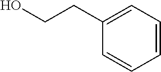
C(CC1=CC=CC=C1)O
